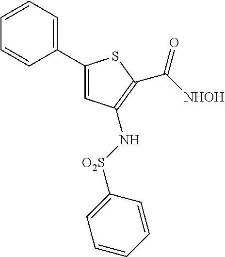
C1=CC=C(C2=CC(N[O2S]C3=CC=CC=C3)=C(C([NHOH])=O)S2)C=C1
